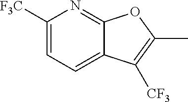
C1([F3C])=CC=C2C(=N1)OC(C)=C2[CF3]
